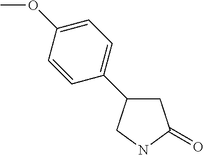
C1C(C2=CC=C(OC)C=C2)CNC1=O
